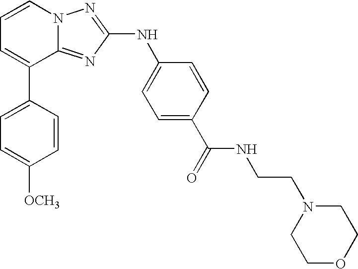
C1=C(C2=CC=CN3C2=NC(NC2=CC=C(C(=O)NCCN4CCOCC4)C=C2)=N3)C=CC([OCH3])=C1
